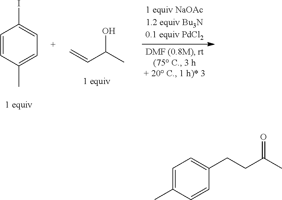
C1=CC(C)=CC=C1I.C(C(C)O)=C.C1=C(C)C=CC(CCC(C)=O)=C1
